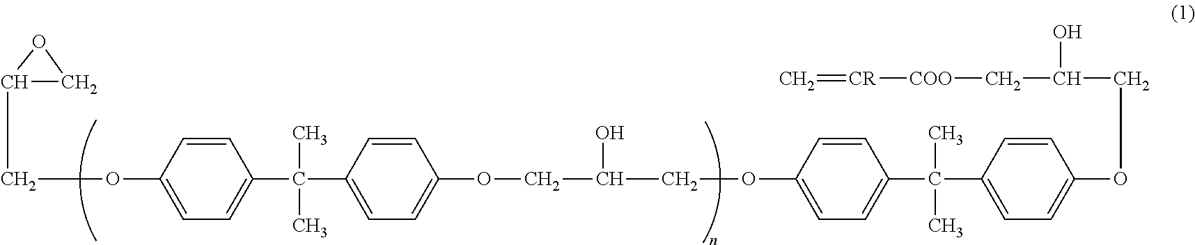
C1=CC(OCC2CO2)=CC=C1C(C)(C)C1=CC=C(OCC(O)COC2=CC=C(C(C3=CC=C(OCC(C[COO][CR]=C)O)C=C3)(C)C)C=C2)C=C1
